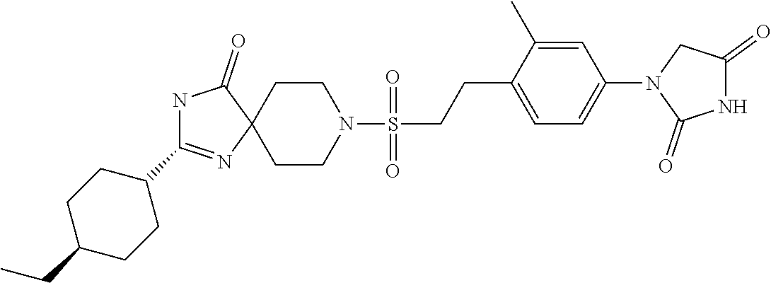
C1(C2=NC3(CCN(S(CCC4=CC=C(N5C(=O)NC(=O)C5)C=C4C)(=O)=O)CC3)C(=O)N2)CCC(CC)CC1
